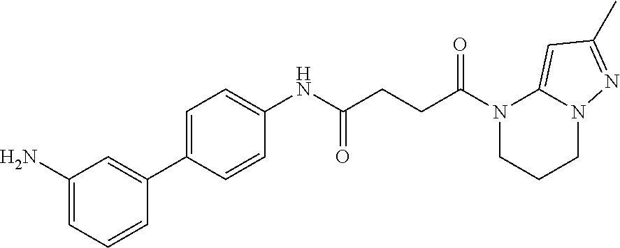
N1(C(CCC(NC2=CC=C(C3=CC(N)=CC=C3)C=C2)=O)=O)CCCN2C1=CC(C)=N2
